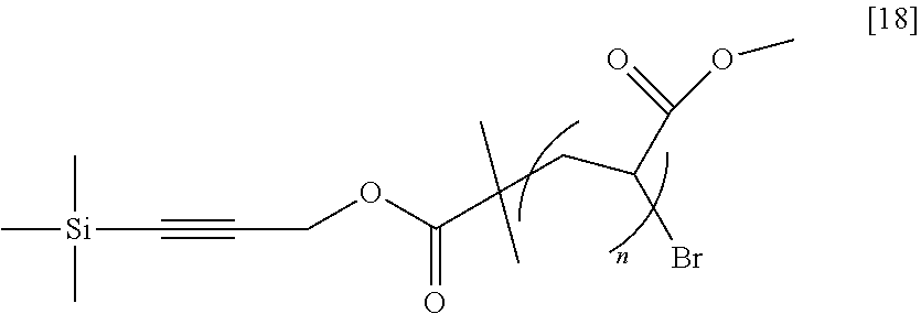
O(C(=O)C(C)(CC(C(=O)OC)Br)C)CC#C[Si](C)(C)C
